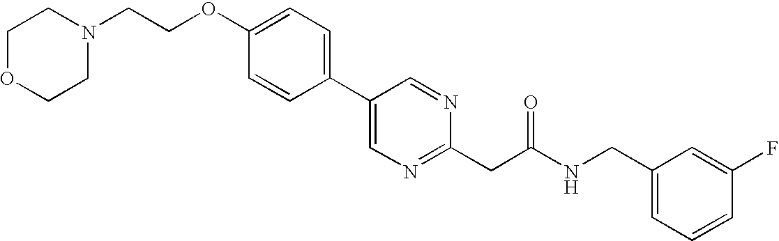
C(OC1=CC=C(C2=CN=C(CC(NCC3=CC=CC(F)=C3)=O)N=C2)C=C1)CN1CCOCC1
